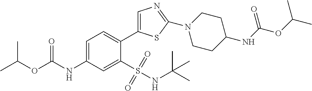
CC(OC(NC1=CC=C(C2=CN=C(N3CCC(NC(OC(C)C)=O)CC3)S2)C(S(NC(C)(C)C)(=O)=O)=C1)=O)C
